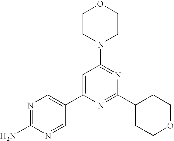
N1=C(N)N=CC(C2=CC(N3CCOCC3)=NC(C3CCOCC3)=N2)=C1
